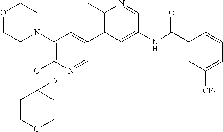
C1(N2CCOCC2)=C(OC2([D])CCOCC2)N=CC(C2=C(C)N=CC(NC(C3=CC([CF3])=CC=C3)=O)=C2)=C1
